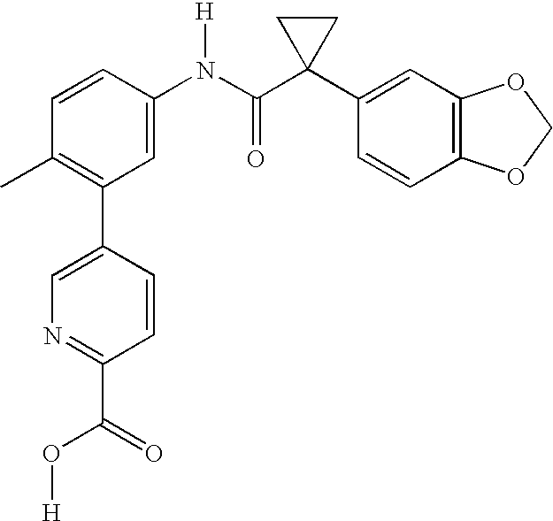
C1(N(C(C2(C3=CC4=C(C=C3)OCO4)CC2)=O)[H])=CC(C2=CN=C(C(O[H])=O)C=C2)=C(C)C=C1
